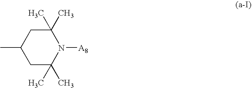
CC1CC(C)(C)N([A8])C(C)(C)C1
